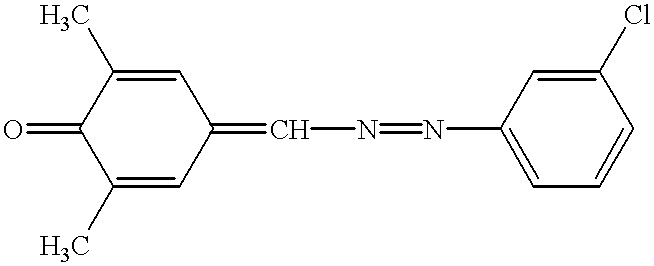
C1(C)=CC(=CN=NC2=CC=CC(Cl)=C2)C=C(C)C1=O
